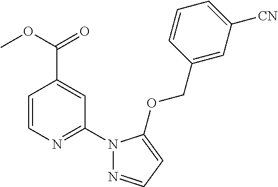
N1(C2=NC=CC(C(=O)OC)=C2)N=CC=C1OCC1=CC([CN])=CC=C1
